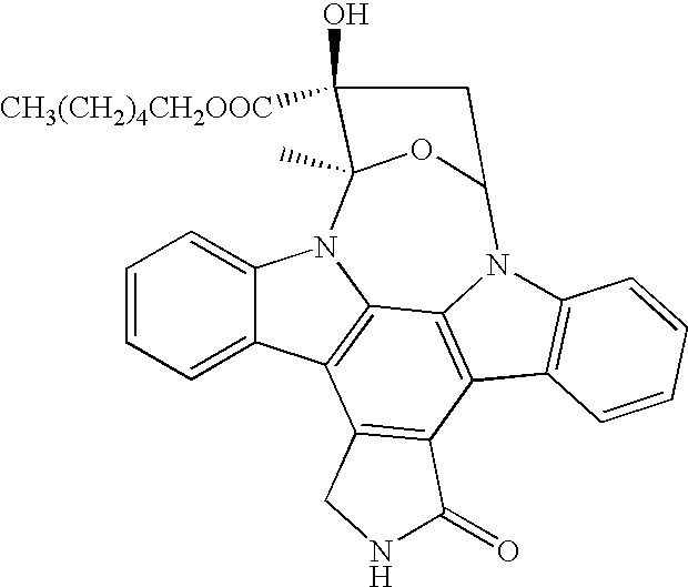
C1=CC=C2C(=C1)N1C3=C2C2=C(C4=C3N(C3=C4C=CC=C3)C3OC1(C)C(O)([CH3(CH2)4CH2OOC])C3)C(=O)NC2
